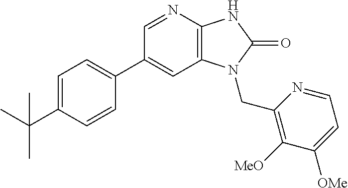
C1(C2=CC=C(C(C)(C)C)C=C2)=CC2=C(N=C1)NC(=O)N2CC1=C([MeO])C([OMe])=CC=N1
